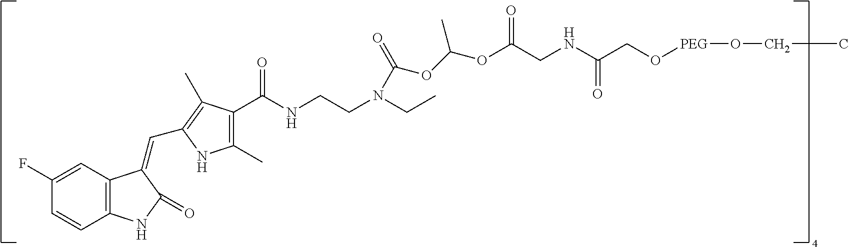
C1=C(F)C=CC2=C1C(=CC1=C(C)C(C(NCCN(CC)C(=O)OC(C)OC(CNC(=O)CO[PEG]OCC)=O)=O)=C(C)N1)C(=O)N2
